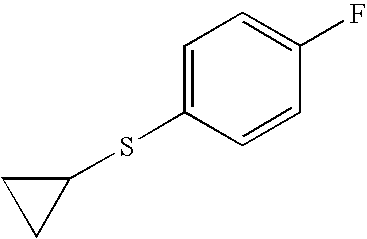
C1=C(SC2CC2)C=CC(F)=C1
